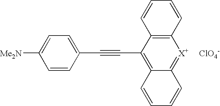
C12=C(C(C#CC3=CC=C([Me2N])C=C3)=C3C(=[X+]1)C=CC=C3)C=CC=C2.[ClO4-]
